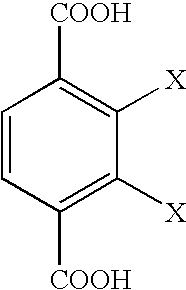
C1=CC([COOH])=C([X])C([X])=C1[COOH]
